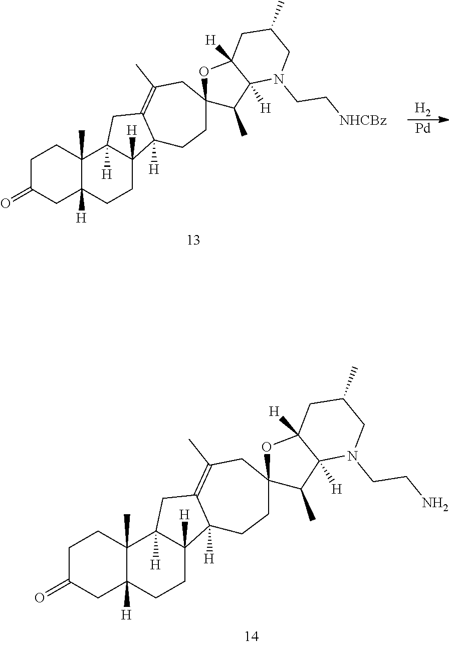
C1C(=O)CC2([H])C(C)(C1)C1([H])C([H])(CC2)C2([H])C(=C(C)CC3(C(C)C4([H])C([H])(O3)CC(C)CN4CCN)CC2)C1.C1C(=O)CC2([H])C(C)(C1)C1([H])C([H])(CC2)C2([H])C(=C(C)CC3(C(C)C4([H])C([H])(O3)CC(C)CN4CC[NHCBz])CC2)C1.[H2].[Pd]
